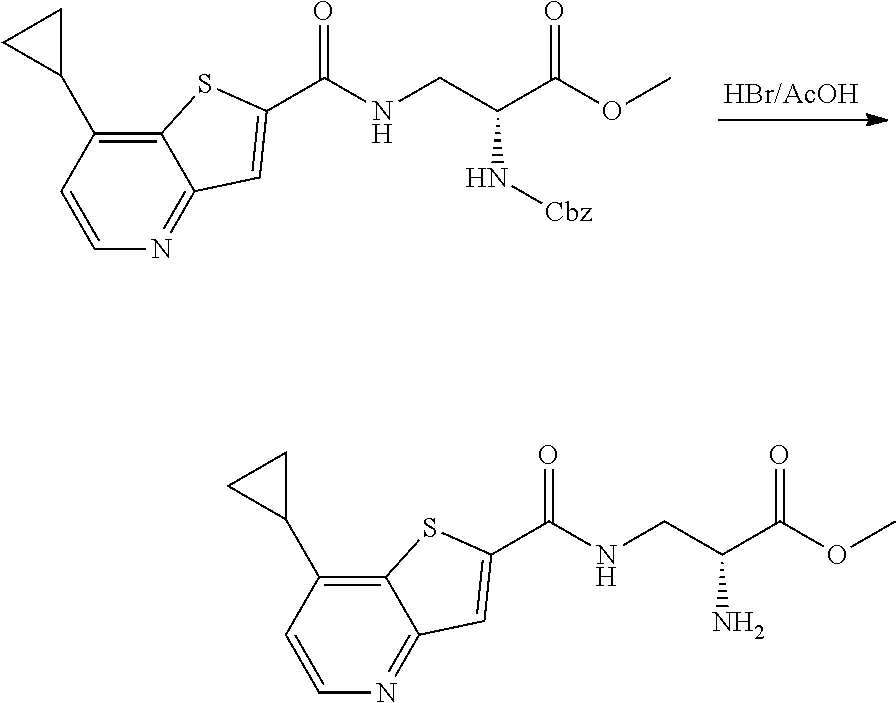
C1(C2CC2)=C2SC(C(=O)NCC(C(=O)OC)N[Cbz])=CC2=NC=C1.C1(C2CC2)=C2SC(C(=O)NCC(C(=O)OC)N)=CC2=NC=C1
